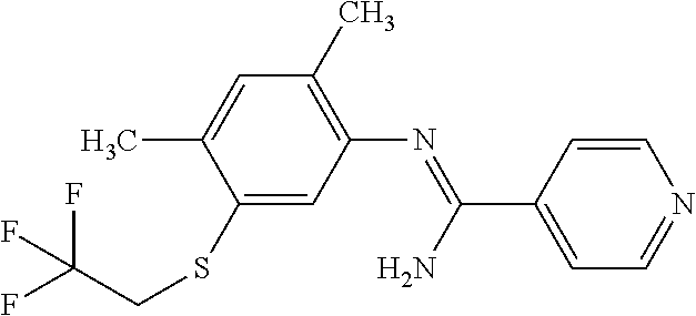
C1(SCC(F)(F)F)=CC(N=C(N)C2=CC=NC=C2)=C(C)C=C1C
